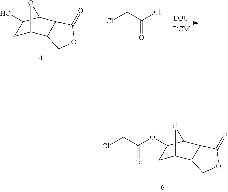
C1C2C3C(C(C1O)O2)C(=O)OC3.ClCC(Cl)=O.[DBU].C1C2C3C(C(C1OC(=O)CCl)O2)C(=O)OC3
